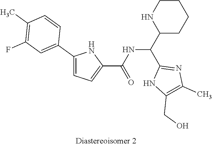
C1CNC(C(C2=NC(C)=C(CO)N2)NC(C2=CC=C(C3=CC(F)=C(C)C=C3)N2)=O)CC1
